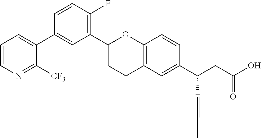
C1(C2CCC3=C(O2)C=CC(C(CC(O)=O)C#CC)=C3)=C(F)C=CC(C2=CC=CN=C2[CF3])=C1
